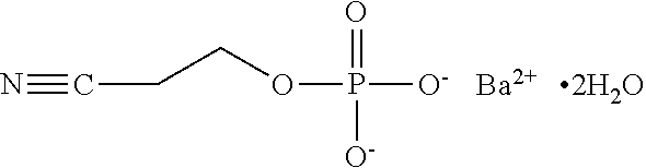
N#CCCOP([O-])(=O)[O-].[Ba].[2H2O]
